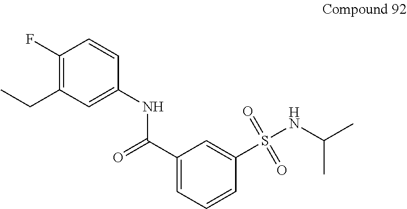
C1(F)=C(CC)C=C(NC(=O)C2=CC=CC(S(NC(C)C)(=O)=O)=C2)C=C1
